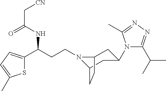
N1(CCC(C2=CC=C(C)S2)NC(C[CN])=O)C2CC(N3C(C(C)C)=NN=C3C)CC1CC2
